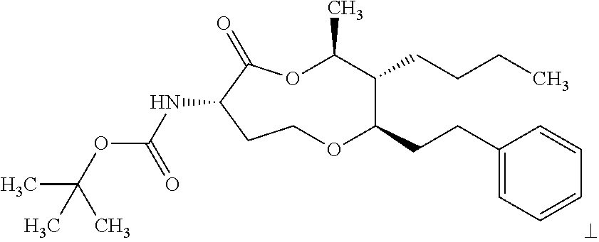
N(C1C(=O)OC(C)C(CCCC)C(CCC2=CC=CC=C2)OCC1)C(OC(C)(C)C)=O
